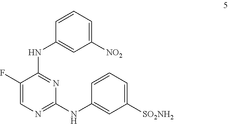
C1([NO2])=CC=CC(NC2=NC(NC3=CC([SO2NH2])=CC=C3)=NC=C2F)=C1
